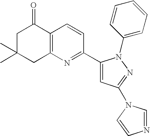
C1C(C)(C)CC2=C(C1=O)C=CC(C1=CC(N3C=NC=C3)=NN1C1=CC=CC=C1)=N2
